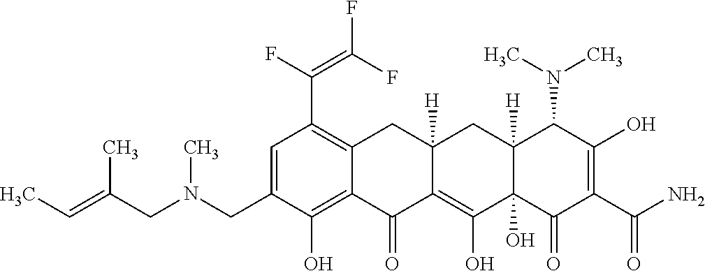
C1=C(CN(CC(=CC)C)C)C(O)=C2C(=C1C(F)=C(F)F)CC1([H])C(=C(O)C3(O)C([H])(C1)C(N(C)C)C(O)=C(C(N)=O)C3=O)C2=O
